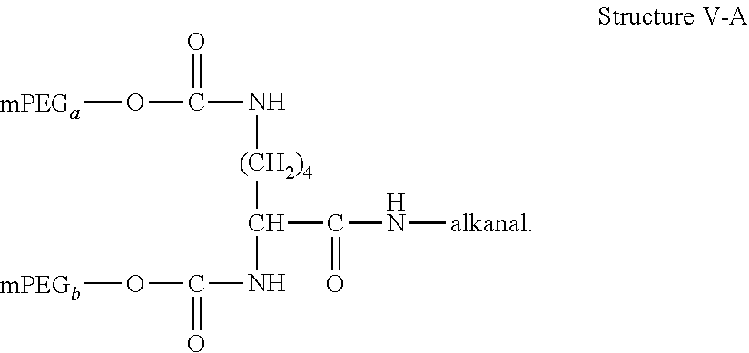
[(CH2)4](C(NC(=O)O[mPEGb])C(=O)N[alkanal])NC(O[mPEGa])=O
